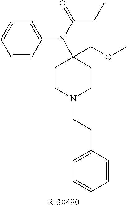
C1(COC)(N(C2=CC=CC=C2)C(CC)=O)CCN(CCC2=CC=CC=C2)CC1.[R-30490]
